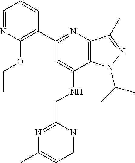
C1=NC(OCC)=C(C2=NC3=C(C(NCC4=NC(C)=CC=N4)=C2)N(C(C)C)N=C3C)C=C1
